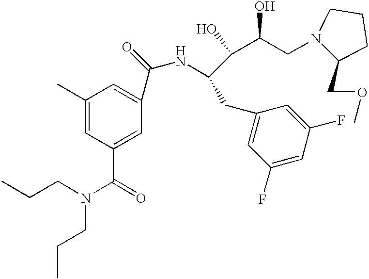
C1(C)=CC(C(=O)N(CCC)CCC)=CC(C(=O)NC(C(C(O)CN2C(COC)CCC2)O)CC2=CC(F)=CC(F)=C2)=C1
